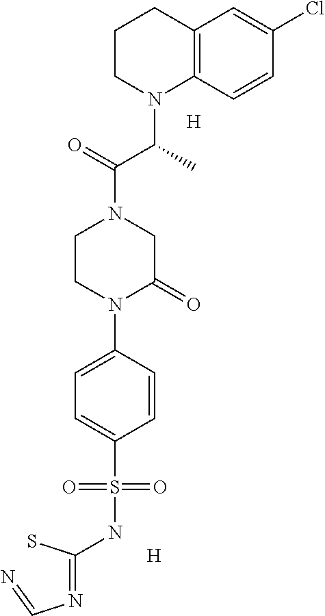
C1=CC(N2C(=O)CN(C(=O)C(C)N3CCCC4=C3C=CC(Cl)=C4)CC2)=CC=C1S(NC(=NC=N)S)(=O)=O.[H].[H]
